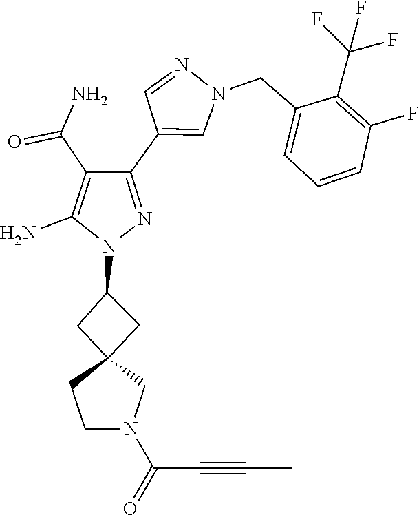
C12(CC(N3N=C(C4=CN(CC5=CC=CC(F)=C5C(F)(F)F)N=C4)C(C(=O)N)=C3N)C1)CCN(C(=O)C#CC)C2
